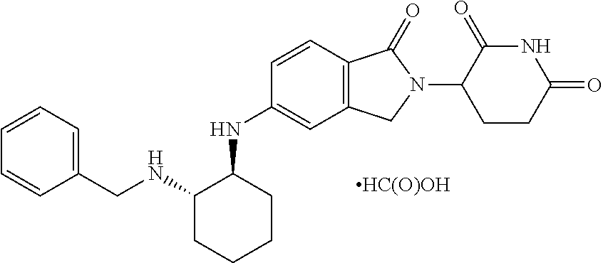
[HC(O)OH].N(C1=CC2=C(C=C1)C(=O)N(C1CCC(=O)NC1=O)C2)C1C(NCC2=CC=CC=C2)CCCC1
